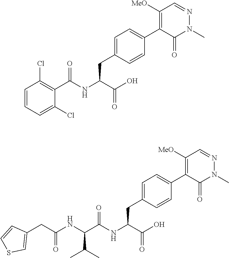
C1(Cl)=CC=CC(Cl)=C1C(NC(C(O)=O)CC1=CC=C(C2=C([MeO])C=NN(C)C2=O)C=C1)=O.C(NC(CC1=CSC=C1)=O)(C(NC(C(O)=O)CC1=CC=C(C2=C([MeO])C=NN(C)C2=O)C=C1)=O)C(C)C
